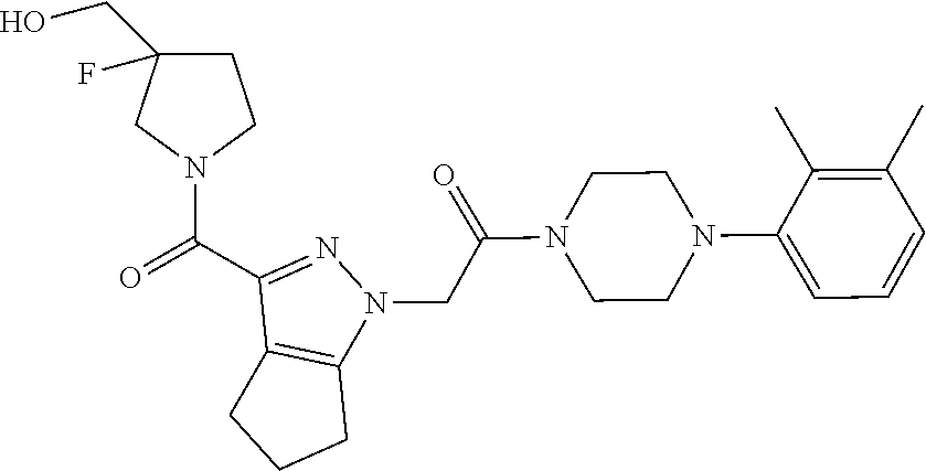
O=C(C1=NN(CC(=O)N2CCN(C3=CC=CC(C)=C3C)CC2)C2=C1CCC2)N1CCC(F)(CO)C1
